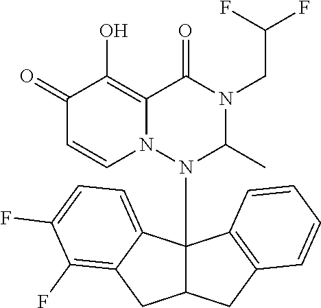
C1(=O)C=CN2C(=C1O)C(=O)N(CC(F)F)C(C)N2C12C(CC3=C1C=CC=C3)CC1=C(F)C(F)=CC=C21
